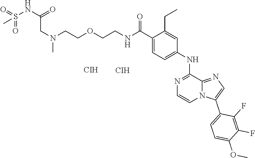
N(CCOCCN(CC(NS(=O)(C)=O)=O)C)C(C1=CC=C(NC2=NC=CN3C2=NC=C3C2=CC=C(OC)C(F)=C2F)C=C1CC)=O.[CIH].[CIH]
